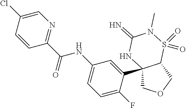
C12(C3=CC(NC(C4=NC=C(Cl)C=C4)=O)=CC=C3F)COCC1S(=O)(=O)N(C)C(=N)N2
